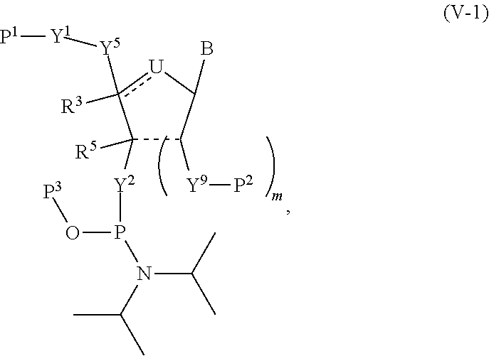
C1([Y2]P(O[P3])N(C(C)C)C(C)C)([R5])C([Y9][P2])C(B)[U]c1([Y5][Y1][P1])[R3]
